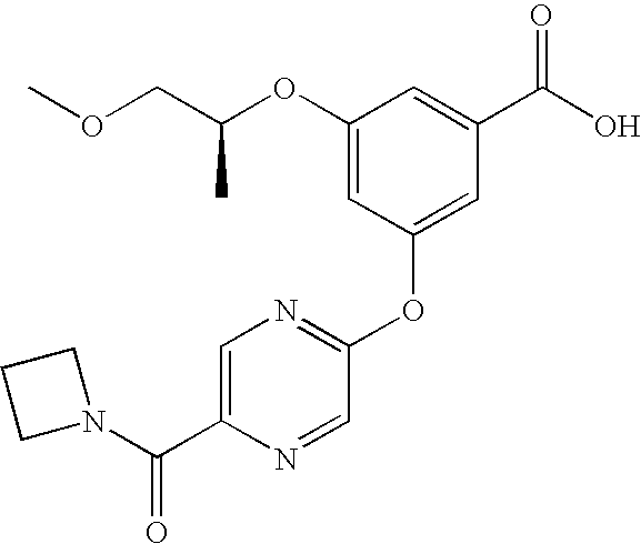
C(C(OC1=CC(OC2=NC=C(C(N3CCC3)=O)N=C2)=CC(C(O)=O)=C1)C)OC
